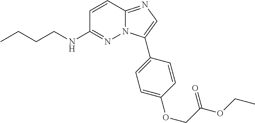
C1=CC2=NC=C(C3=CC=C(OCC(OCC)=O)C=C3)N2N=C1NCCCC
